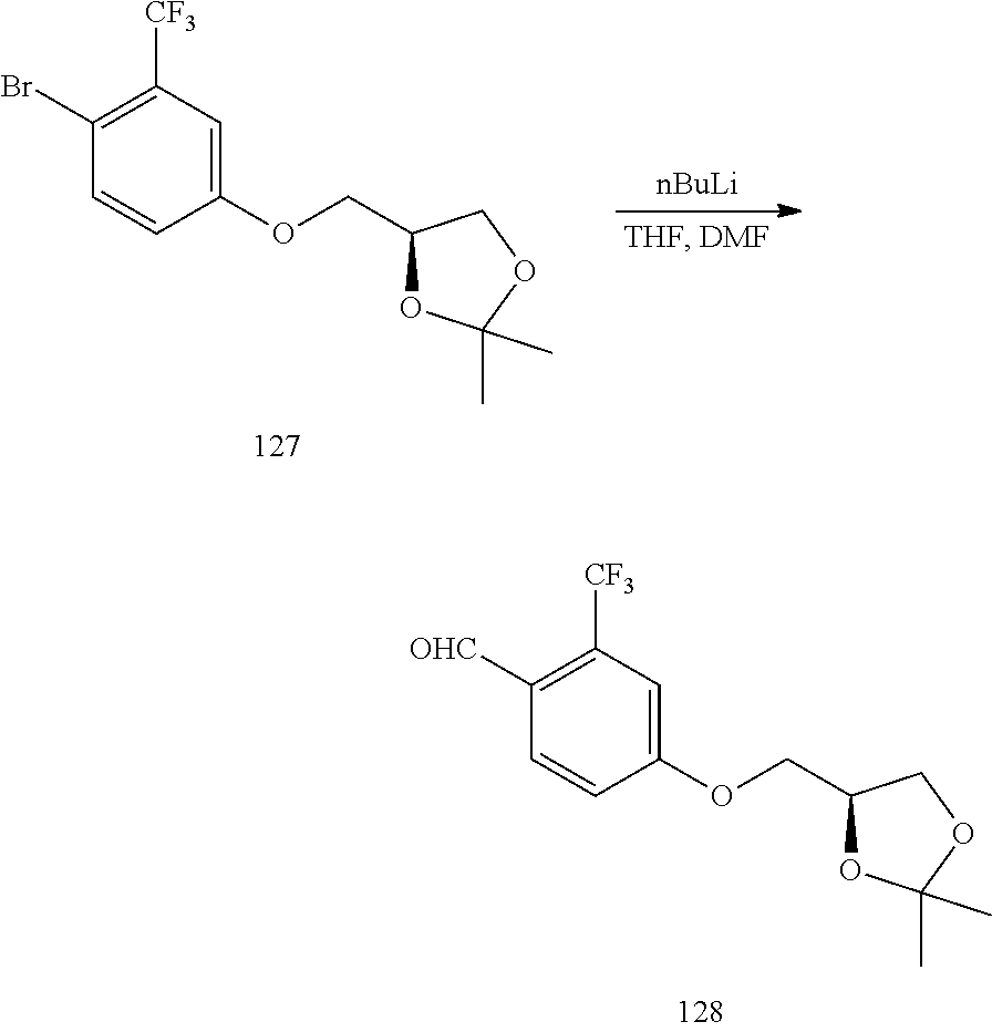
C1([CF3])=C([OHC])C=CC(OCC2OC(C)(C)OC2)=C1.[nBuLi].C1([CF3])=C(Br)C=CC(OCC2OC(C)(C)OC2)=C1
